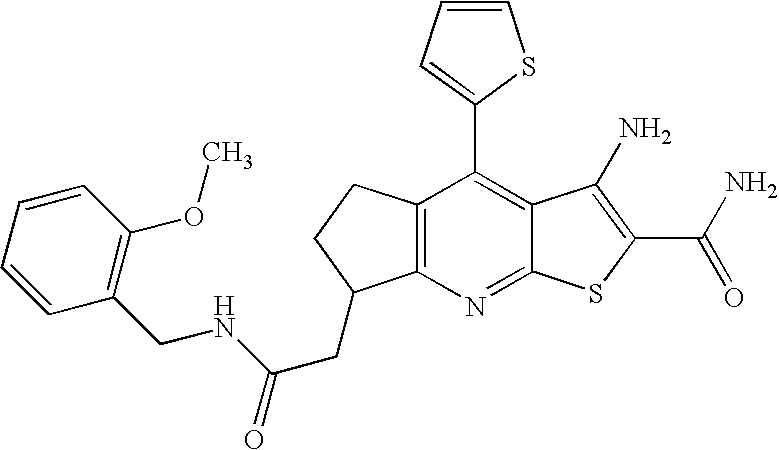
C12=C(C(C3=CC=CS3)=C3C(=N1)SC(C(N)=O)=C3N)CCC2CC(NCC1=C(OC)C=CC=C1)=O
